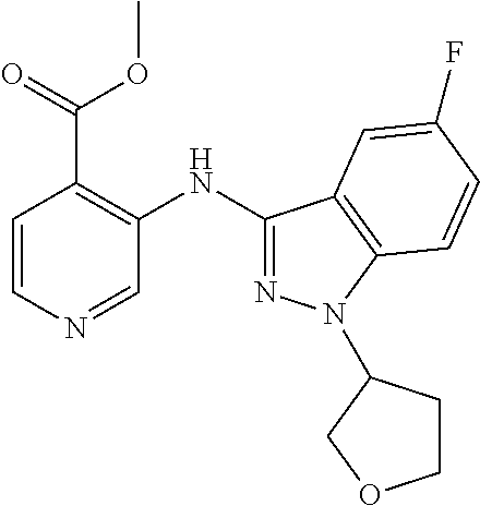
C1=CN=CC(NC2=NN(C3CCOC3)C3=C2C=C(F)C=C3)=C1C(OC)=O
